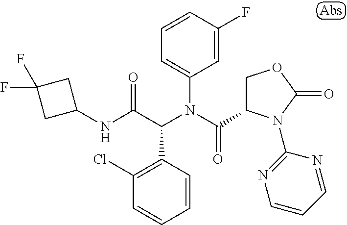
C1=CC(F)=CC(N(C(=O)C2COC(=O)N2C2=NC=CC=N2)C(C(NC2CC(F)(F)C2)=O)C2=C(Cl)C=CC=C2)=C1
